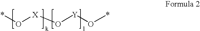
*O[X]O[Y]O*
